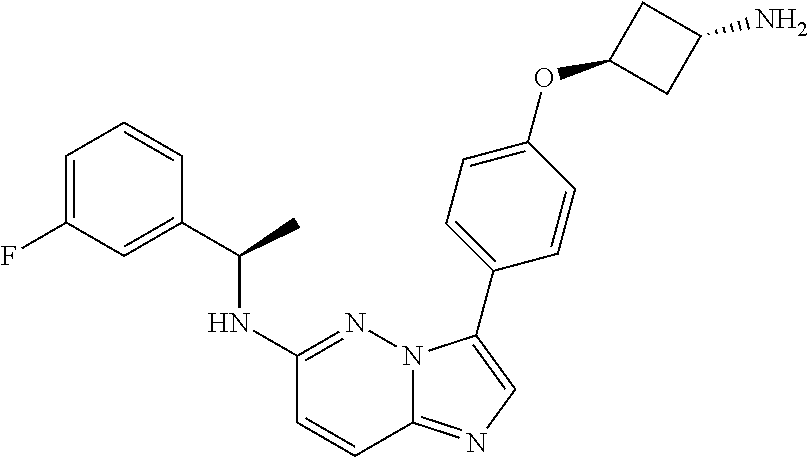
C1=C(F)C=C(C(NC2=NN3C(=NC=C3C3=CC=C(OC4CC(N)C4)C=C3)C=C2)C)C=C1
